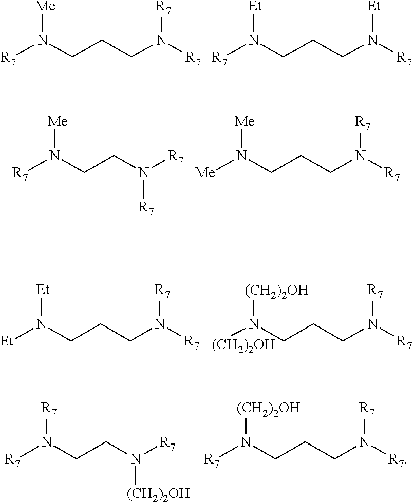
[R7]N(CCCN([R7])[R7])[Me].[R7]N(CCCN([R7])[Et])[Et].[R7]N(CCN([R7])[R7])[Me].[Me]N(CCCN([R7])[R7])[Me].[Et]N(CCCN([R7])[R7])[Et].[(CH2)2OH]N(CCCN([R7])[R7])[(CH2)2OH].[R7]N(CCN([R7])[(CH2)2OH])[R7].[R7]N(CCCN([R7])[R7])[(CH2)2OH]
